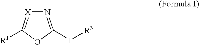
N1=C([L][R3])OC([R1])=[X]1
